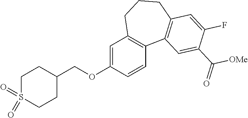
C1=C(OCC2CCS(=O)(=O)CC2)C=CC2=C1CCCC1=C2C=C(C(=O)[OMe])C(F)=C1
